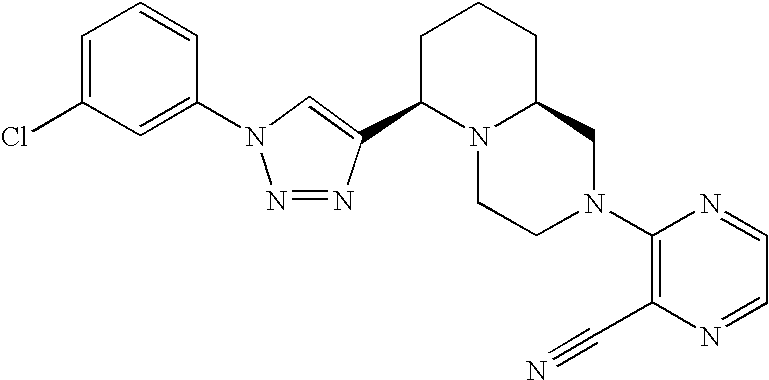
C1=C(Cl)C=C(N2N=NC(C3N4C(CCC3)CN(C3=C(C#N)N=CC=N3)CC4)=C2)C=C1
